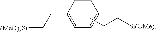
C1=CC(CC[(MeO)3Si])=CC=C1.CCC[Si(OMe)3]
